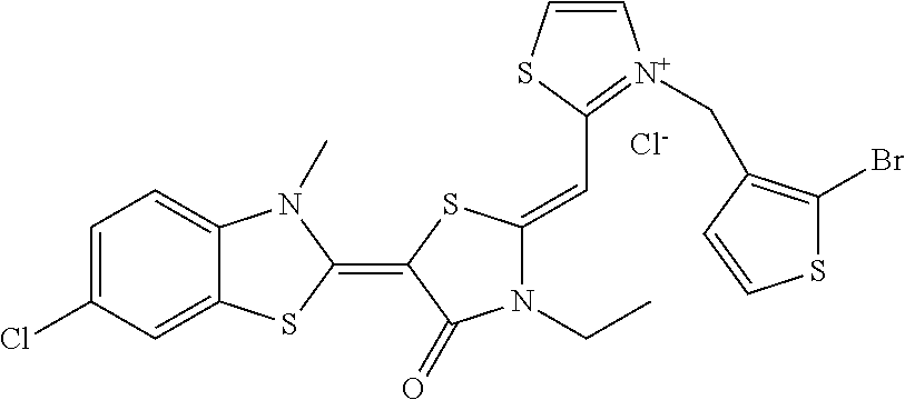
[Cl-].C1=C(Cl)C=C2C(=C1)N(C)C(=C1SC(=CC3=[N+](CC4=C(Br)SC=C4)C=CS3)N(CC)C1=O)S2
